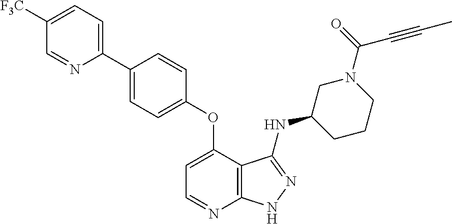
C1=NC(C2=CC=C(OC3=CC=NC4=C3C(NC3CCCN(C(C#CC)=O)C3)=NN4)C=C2)=CC=C1[F3C]
